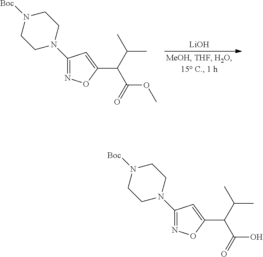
[LiOH].C1N([Boc])CCN(C2=NOC(C(C(OC)=O)C(C)C)=C2)C1.C1N([Boc])CCN(C2=NOC(C(C(O)=O)C(C)C)=C2)C1
